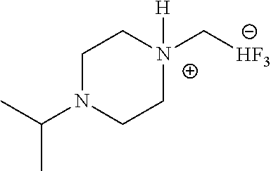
C(C)(C)N1CC[N+](C[HF3])([H])CC1
